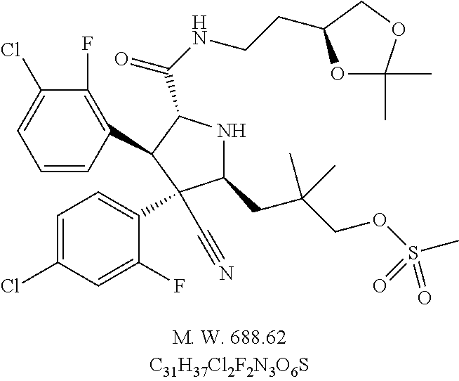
C1=CC(C2C(C(=O)NCCC3OC(C)(C)OC3)NC(CC(COS(C)(=O)=O)(C)C)C2(C2=CC=C(Cl)C=C2F)C#N)=C(F)C(Cl)=C1
